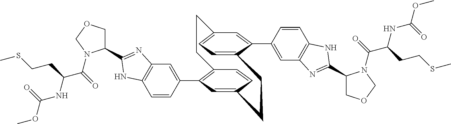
C1=CC(C2=C3C=CC(=C2)CCC2=CC=C(C=C2C2=CC4=C(C=C2)NC(C2COCN2C(C(NC(OC)=O)CCSC)=O)=N4)CC3)=CC2=C1NC(C1COCN1C(=O)C(NC(OC)=O)CCSC)=N2
